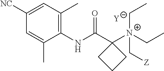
[Y].C1=C(C)C(NC(C2([N+](C[Z])(CC)CC)CCC2)=O)=C(C)C=C1[NC]
